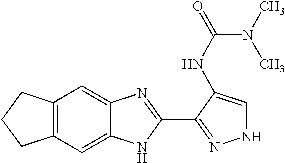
C12=C(C=C3C(=C1)N=C(C1=NNC=C1NC(=O)N(C)C)N3)CCC2
